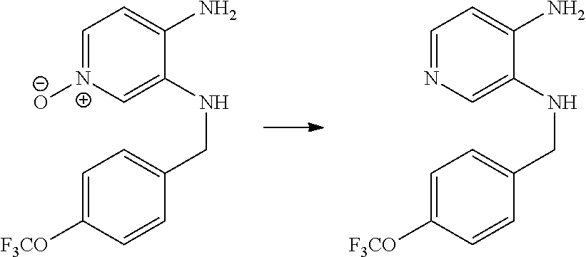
C1=NC=C(NCC2=CC=C([F3CO])C=C2)C(N)=C1.C1=[N+]([O-])C=C(NCC2=CC=C([F3CO])C=C2)C(N)=C1
